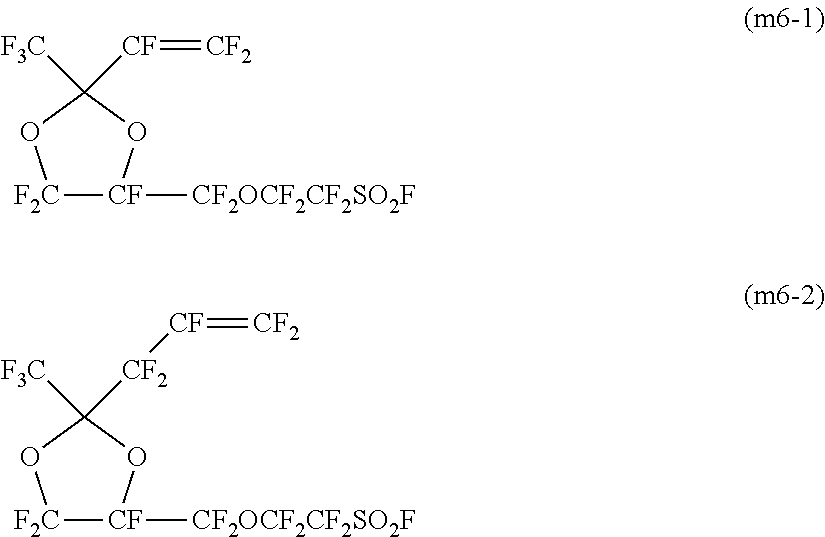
[F2C]1[CF]([CF2OCF2CF2SO2F])OC([F3C])([CF]=[CF2])O1.[F2C]1[CF]([CF2OCF2CF2SO2F])OC([F3C])([CF2][CF]=[CF2])O1
